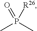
P(=O)([R26])(C)C
